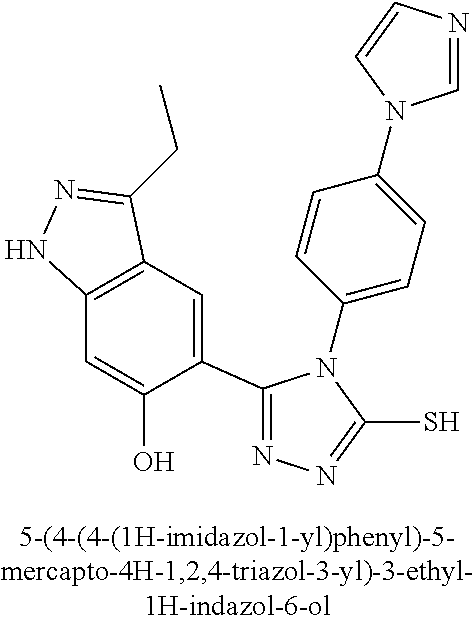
C1(C2=NN=C(S)N2C2=CC=C(N3C=NC=C3)C=C2)=CC2=C(C=C1O)NN=C2CC
